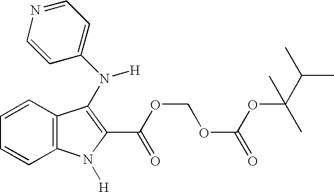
C1=CC2=C(C=C1)C(N(C1=CC=NC=C1)[H])=C(C(OCOC(OC(C)(C(C)C)C)=O)=O)N2[H]
